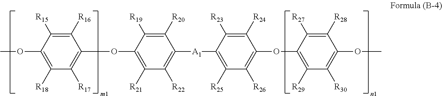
C1([R16])=C([R15])C(OC)=C([R18])C([R17])=C1OC1=C([R21])C([R22])=C([A1]C2=C([R25])C([R26])=C(OC3=C([R29])C([R30])=C(OC)C([R28])=C3[R27])C([R24])=C2[R23])C([R20])=C1[R19]
